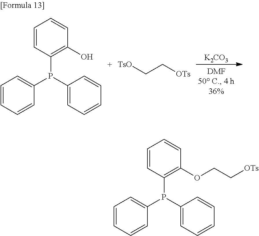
[TsO]CC[OTs].[K2CO3].C1=CC(O)=C(P(C2=CC=CC=C2)C2=CC=CC=C2)C=C1.O(CC[OTs])C1=C(P(C2=CC=CC=C2)C2=CC=CC=C2)C=CC=C1
